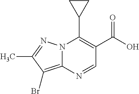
N12C(=C(Br)C(C)=N1)N=CC(C(O)=O)=C2C1CC1
